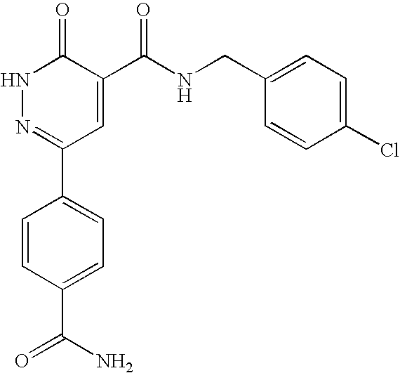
N1N=C(C2=CC=C(C(=O)N)C=C2)C=C(C(NCC2=CC=C(Cl)C=C2)=O)C1=O
